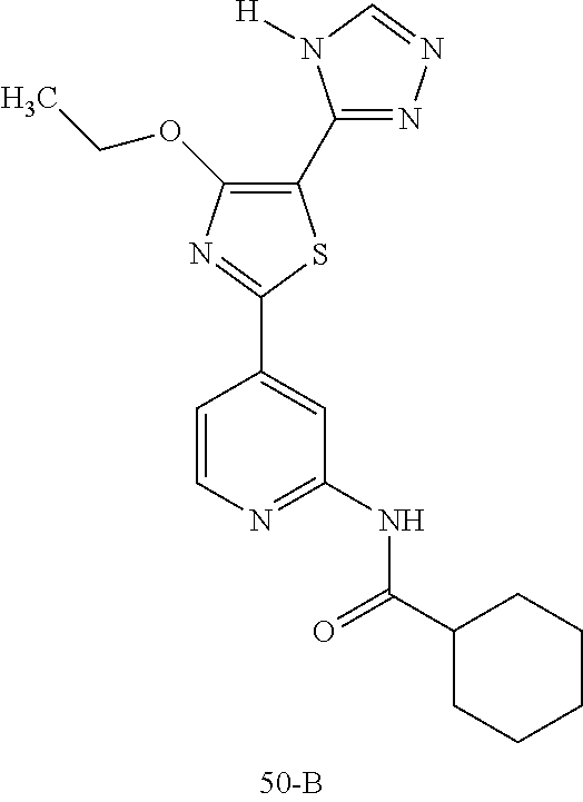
C1(C2=NN=CN2[H])=C(OCC)N=C(C2=CC(NC(C3CCCCC3)=O)=NC=C2)S1
